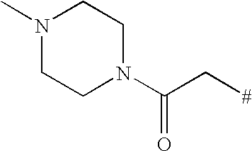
N1(C)CCN(C(C[#])=O)CC1
